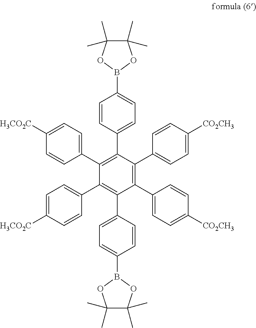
C1=CC(C2=C(C3=CC=C([H3CO2C])C=C3)C(C3=CC=C([H3CO2C])C=C3)=C(C3=CC=C(B4OC(C)(C)C(C)(C)O4)C=C3)C(C3=CC=C([CO2CH3])C=C3)=C2C2=CC=C([CO2CH3])C=C2)=CC=C1B1OC(C)(C)C(C)(C)O1
